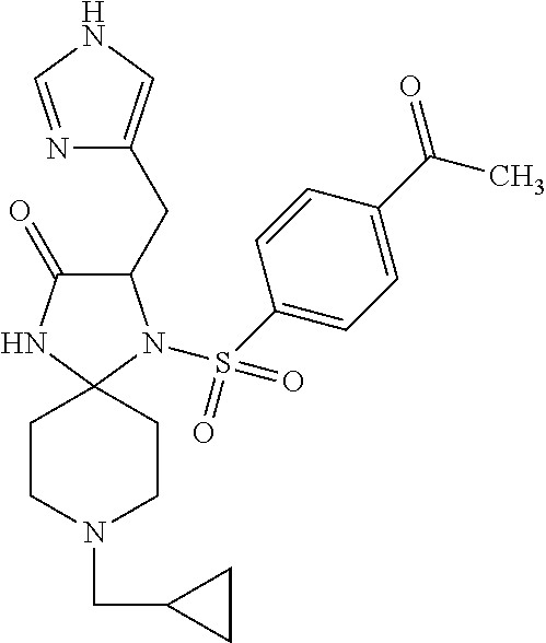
C1(=O)C(CC2=CNC=N2)N(S(C2=CC=C(C(=O)C)C=C2)(=O)=O)C2(N1)CCN(CC1CC1)CC2
